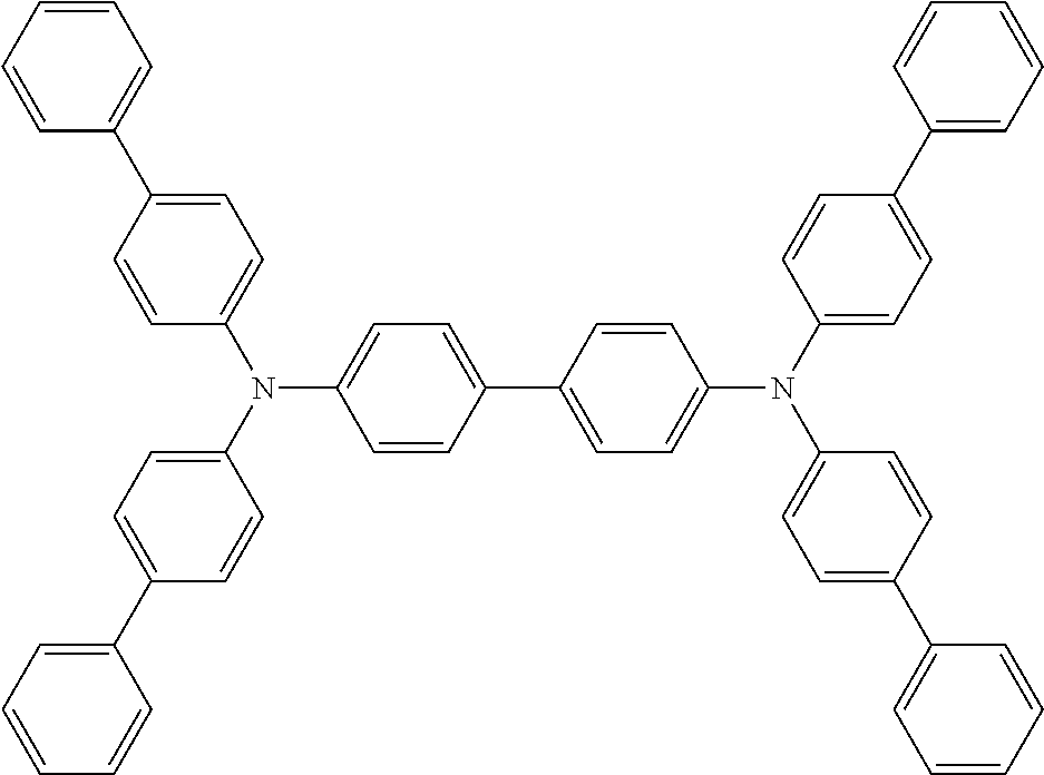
C1(C2=CC=CC=C2)=CC=C(N(C2=CC=C(C3=CC=CC=C3)C=C2)C2=CC=C(C3=CC=C(N(C4=CC=C(C5=CC=CC=C5)C=C4)C4=CC=C(C5=CC=CC=C5)C=C4)C=C3)C=C2)C=C1
